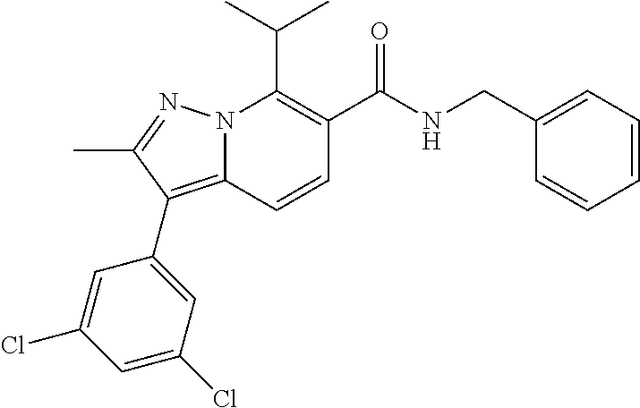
CC(C)C1=C(C(NCC2=CC=CC=C2)=O)C=CC2=C(C3=CC(Cl)=CC(Cl)=C3)C(C)=NN12
